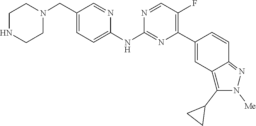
C1CNCCN1CC1=CC=C(NC2=NC(C3=CC4=C(C5CC5)N([Me])N=C4C=C3)=C(F)C=N2)N=C1
